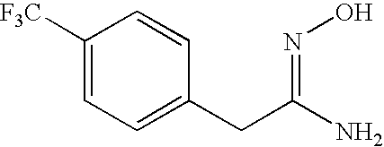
C1([F3C])=CC=C(CC(N)=NO)C=C1
